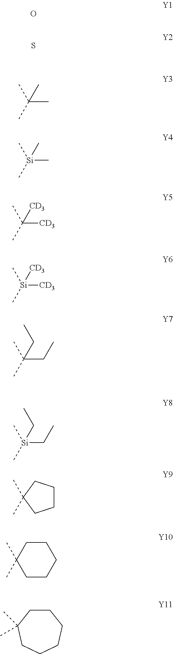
O.S.CC(C)(C)C.C[Si](C)(C)C.CC(C)([CD3])[CD3].C[Si](C)([CD3])[CD3].CC(C)(CC)CC.C[Si](C)(CC)CC.CC1(C)CCCC1.CC1(C)CCCCC1.CC1(C)CCCCCC1
